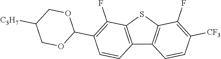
C12=C(SC3=C1C=CC([CF3])=C3F)C(F)=C(C1OCC([C3H7])CO1)C=C2
